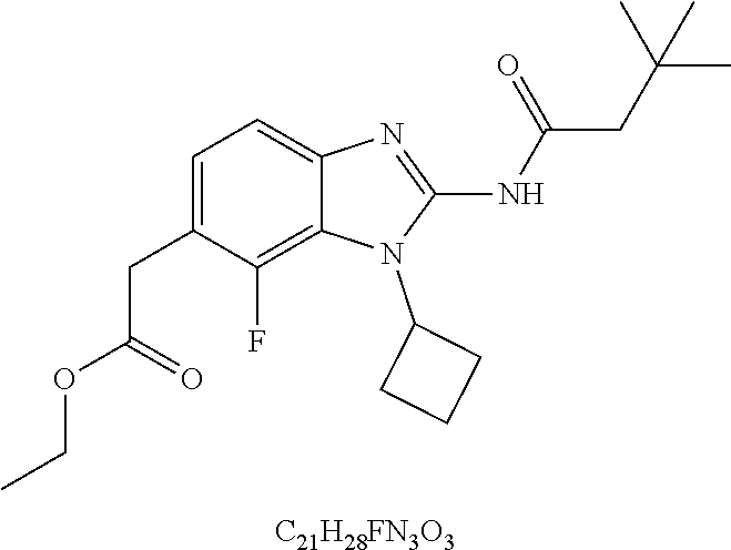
C1=C(CC(OCC)=O)C(F)=C2C(=C1)N=C(NC(CC(C)(C)C)=O)N2C1CCC1.[C21H28FN3O3]
